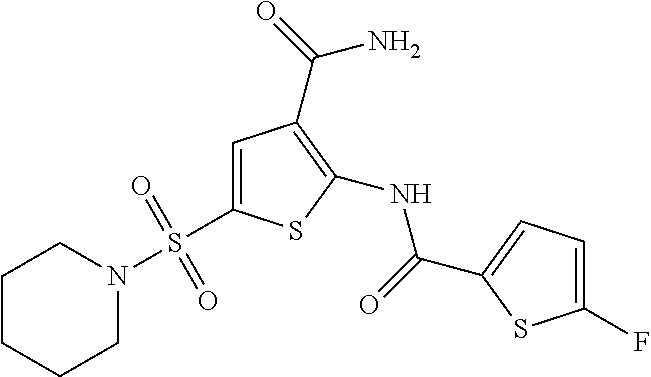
C1=C(S(N2CCCCC2)(=O)=O)SC(NC(=O)C2=CC=C(F)S2)=C1C(=O)N
